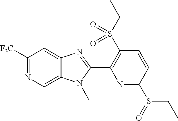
C1([F3C])=NC=C2C(=C1)N=C(C1=C(S(CC)(=O)=O)C=CC(S(CC)=O)=N1)N2C
